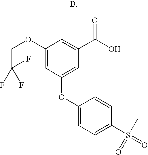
C1(OCC(F)(F)F)=CC(OC2=CC=C(S(=O)(C)=O)C=C2)=CC(C(O)=O)=C1
